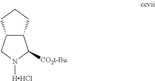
C12C(CN([HHCl])C1[CO2t-Bu])CCC2
